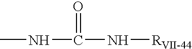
N(C(N[RVII-44])=O)C
